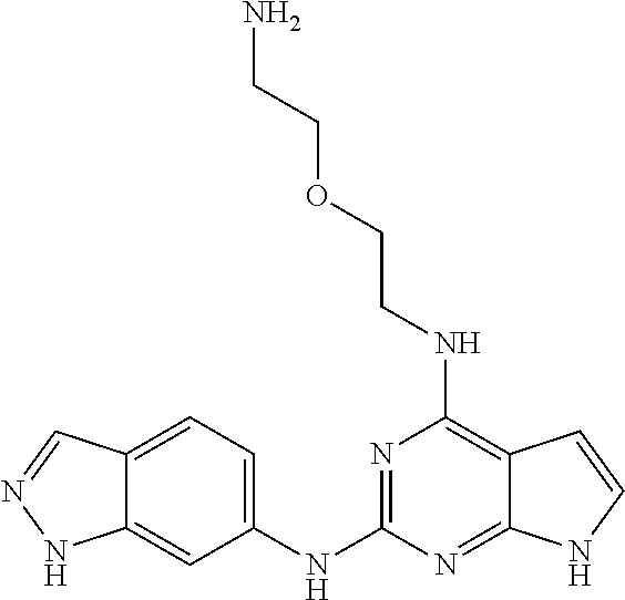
N1=C(NC2=CC=C3C(=C2)NN=C3)N=C2C(=C1NCCOCCN)C=CN2
